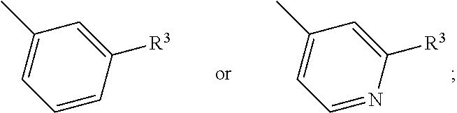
C1=NC([R3])=CC(C)=C1.C1=CC([R3])=CC(C)=C1
